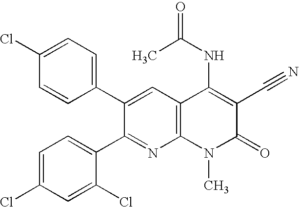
C1(Cl)=CC=C(C2=CC3=C(N=C2C2=CC=C(Cl)C=C2Cl)N(C)C(=O)C(C#N)=C3NC(C)=O)C=C1
